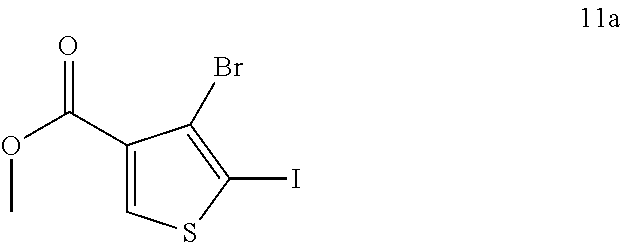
C1(C(OC)=O)=CSC(I)=C1Br
